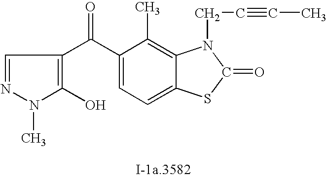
C1=NN(C)C(O)=C1C(C1=CC=C2C(=C1C)N(CC#CC)C(=O)S2)=O
